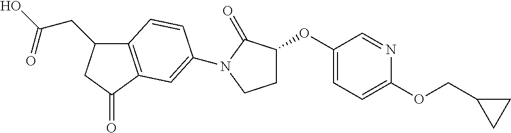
C12=C(C(=O)CC1CC(=O)O)C=C(N1C(=O)C(OC3=CC=C(OCC4CC4)N=C3)CC1)C=C2
